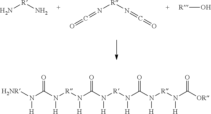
[R](N)N.[R](N=C=O)N=C=O.[R]O.[H2NR]N(C(N([R]N(C(N([R]N(C(N([R]N(C([OR])=O)[H])[H])=O)[H])[H])=O)[H])[H])=O)[H]
